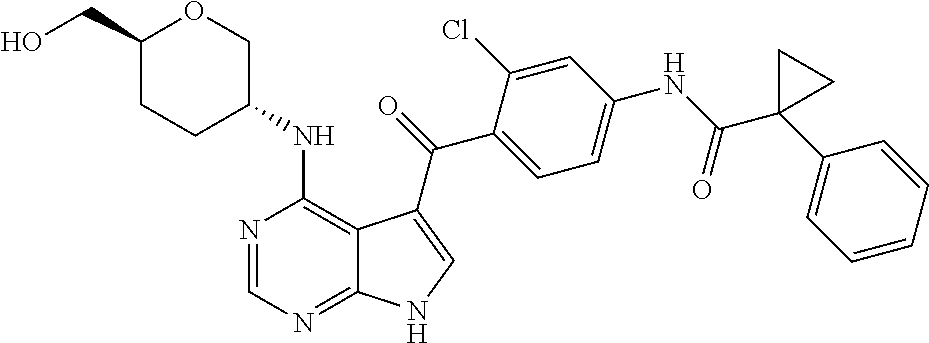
C1=C(Cl)C(C(=O)C2=CNC3=NC=NC(NC4COC(CO)CC4)=C32)=CC=C1NC(C1(C2=CC=CC=C2)CC1)=O
